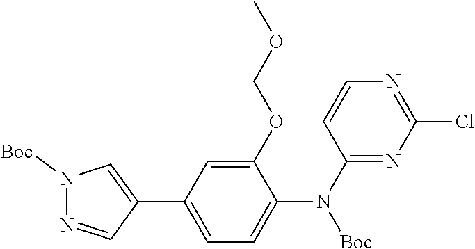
N1=CC(C2=CC=C(N(C3=NC(Cl)=NC=C3)[Boc])C(OCOC)=C2)=CN1[Boc]
